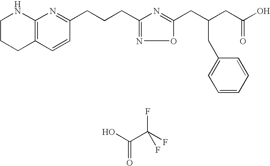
C1CCC2=C(N1)N=C(CCCC1=NOC(CC(CC(O)=O)CC3=CC=CC=C3)=N1)C=C2.OC(C(F)(F)F)=O
